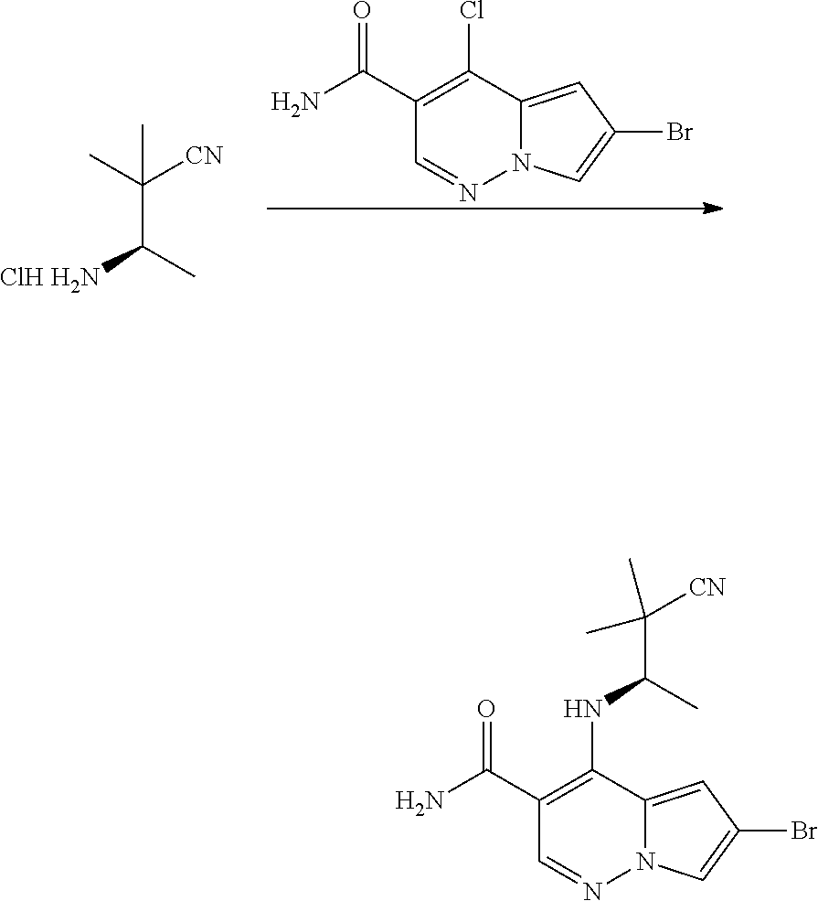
CC(C(C)[ClH H2N])(C)[CN].C1(C(=O)N)=C(Cl)C2=CC(Br)=CN2N=C1.C1(C(=O)N)=C(NC(C(C)(C)[CN])C)C2=CC(Br)=CN2N=C1
